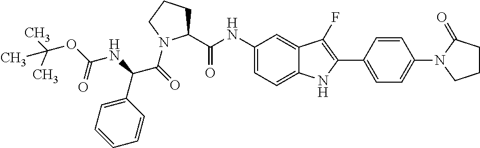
C1(NC(C2CCCN2C(=O)C(NC(=O)OC(C)(C)C)C2=CC=CC=C2)=O)=CC=C2C(=C1)C(F)=C(C1=CC=C(N3CCCC3=O)C=C1)N2
